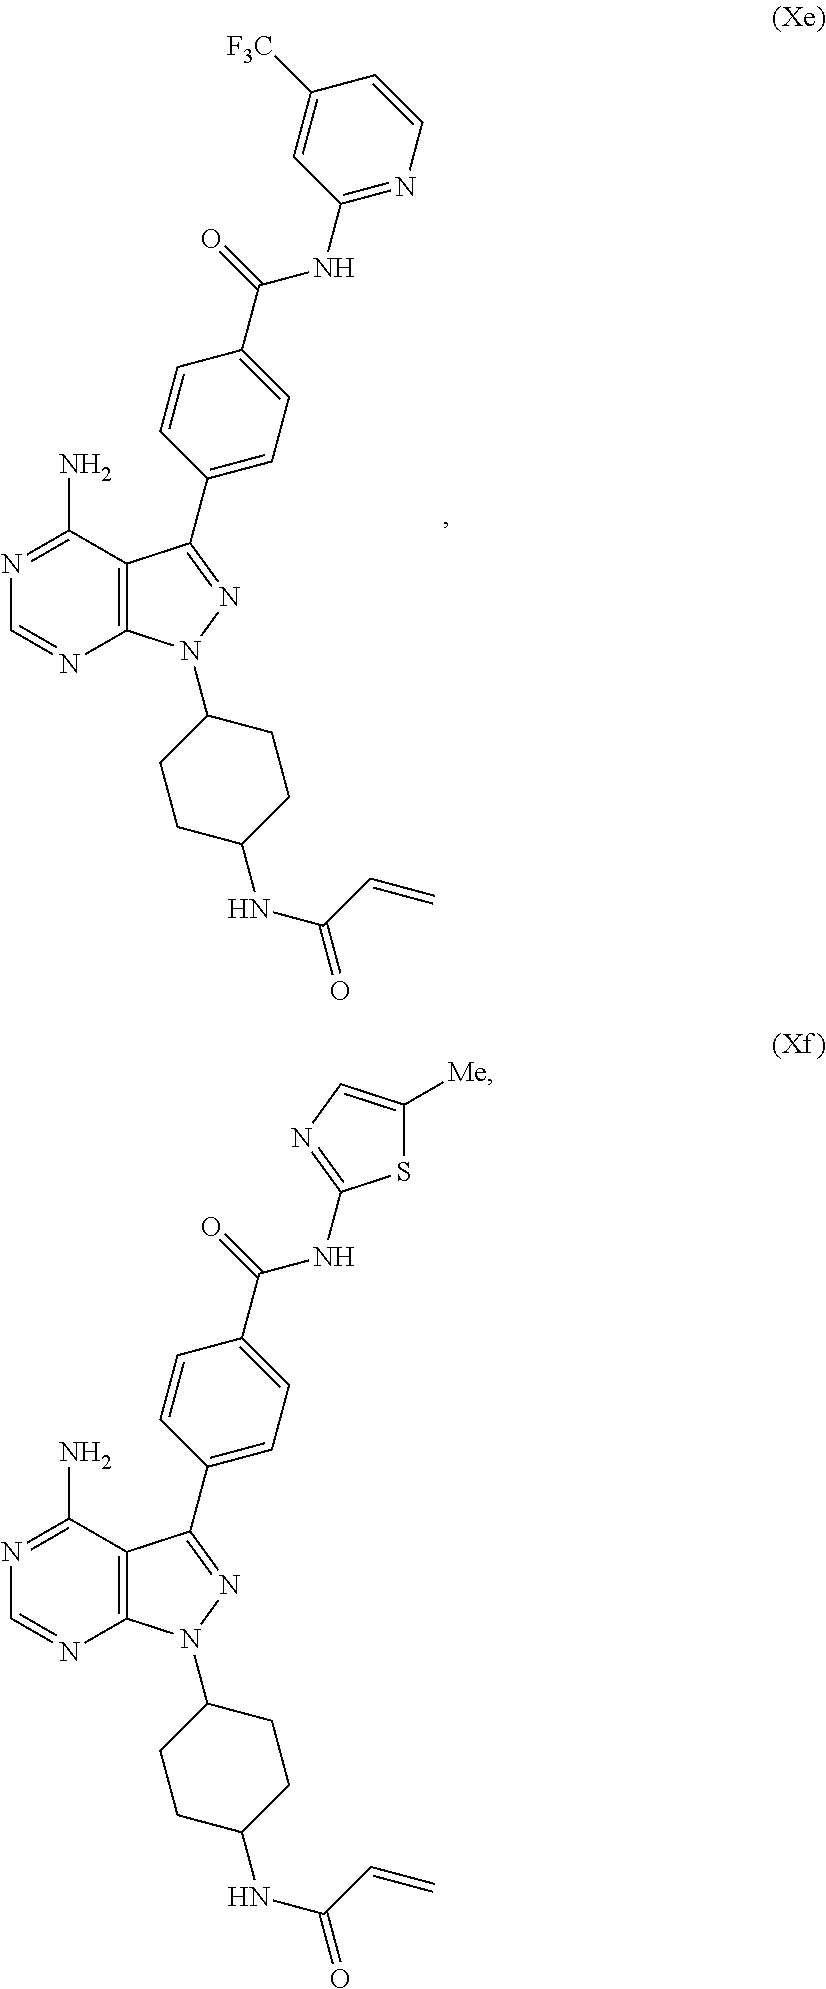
S1C([Me])=CN=C1NC(C1=CC=C(C2=NN(C3CCC(NC(C=C)=O)CC3)C3=C2C(N)=NC=N3)C=C1)=O.C1=NC2=C(C(N)=N1)C(C1=CC=C(C(=O)NC3=NC=CC([F3C])=C3)C=C1)=NN2C1CCC(NC(C=C)=O)CC1
